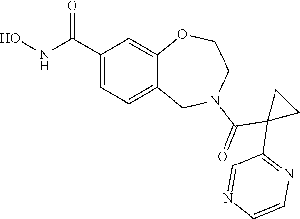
C1(C(NO)=O)=CC=C2C(=C1)OCCN(C(=O)C1(C3=NC=CN=C3)CC1)C2
